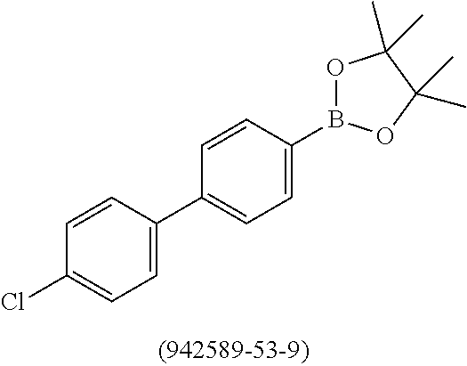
C1=CC(C2=CC=C(B3OC(C)(C)C(C)(C)O3)C=C2)=CC=C1Cl
